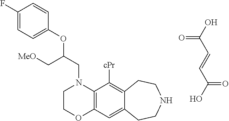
C(=CC(O)=O)C(=O)O.C12=C(C=C3C(=C1[cPr])CCNCC3)OCCN2CC(OC1=CC=C(F)C=C1)C[MeO]
